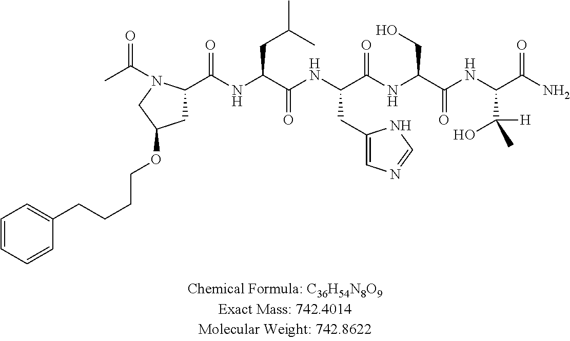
CC(=O)N1C(C(NC(C(NC(C(NC(C(NC(C(N)=O)C([H])(C)O)=O)CO)=O)CC2=CN=CN2)=O)CC(C)C)=O)CC(OCCCCC2=CC=CC=C2)C1
